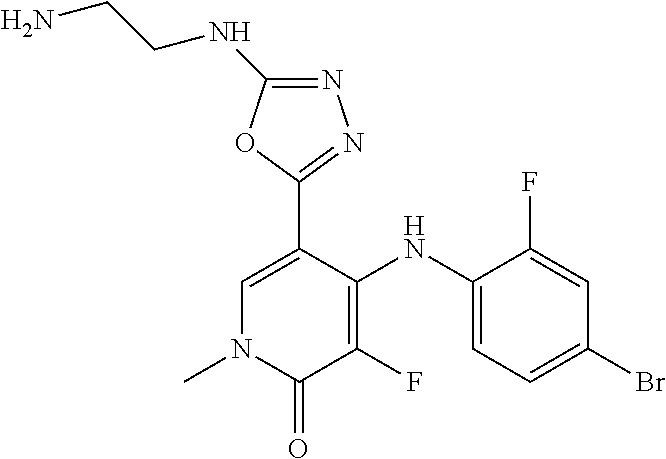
C1(NC2=CC=C(Br)C=C2F)=C(F)C(=O)N(C)C=C1C1=NN=C(NCCN)O1
